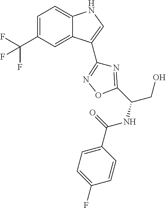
C1=C(C(F)(F)F)C=C2C(=C1)NC=C2C1=NOC(C(NC(=O)C2=CC=C(F)C=C2)CO)=N1
